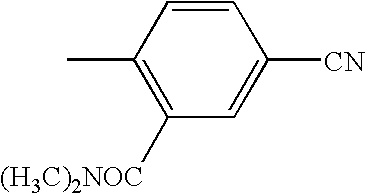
C1([(H3C)2NOC])=C(C)C=CC([CN])=C1
